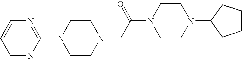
C1=NC(N2CCN(CC(N3CCN(C4CCCC4)CC3)=O)CC2)=NC=C1
